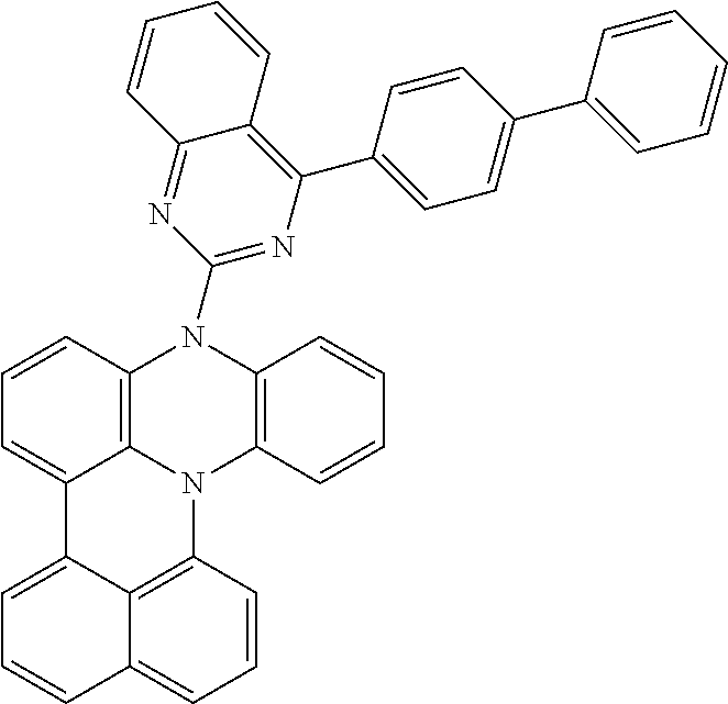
C1=CC2=C3C(=C1)C1=CC=CC4=CC=CC(=C41)N3C1=C(N2C2=NC(C3=CC=C(C4=CC=CC=C4)C=C3)=C3C(=N2)C=CC=C3)C=CC=C1
